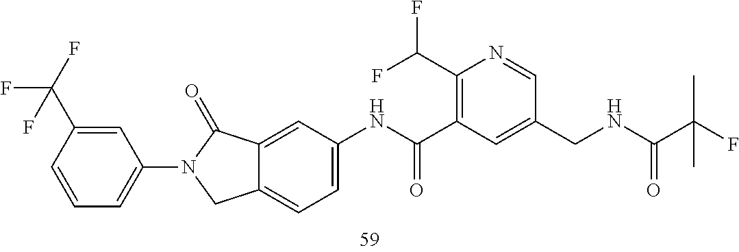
C1(C(F)F)=C(C(NC2=CC=C3C(=C2)C(=O)N(C2=CC=CC(C(F)(F)F)=C2)C3)=O)C=C(CNC(C(F)(C)C)=O)C=N1
